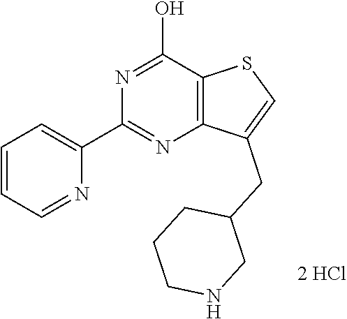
N1=C(O)C2=C(N=C1C1=CC=CC=N1)C(CC1CCCNC1)=CS2
